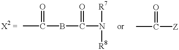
CC(=O)BC(=O)N([R7])[R8].CC([Z])=O
